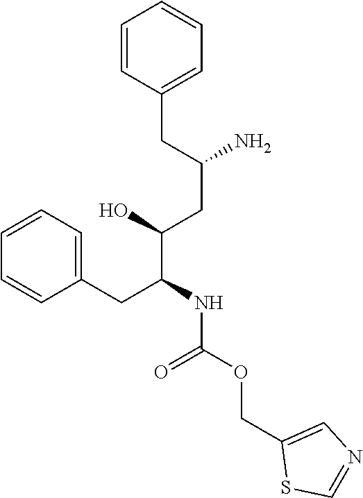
C1(CC(NC(=O)OCC2=CN=CS2)C(O)CC(CC2=CC=CC=C2)N)=CC=CC=C1
